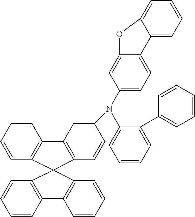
C1=CC2=C(C=C1)C1(C3=C2C=CC=C3)C2=C(C=CC=C2)C2=C1C=CC(N(C1=CC=CC=C1C1=CC=CC=C1)C1=CC=C3C(=C1)OC1=CC=CC=C31)=C2
